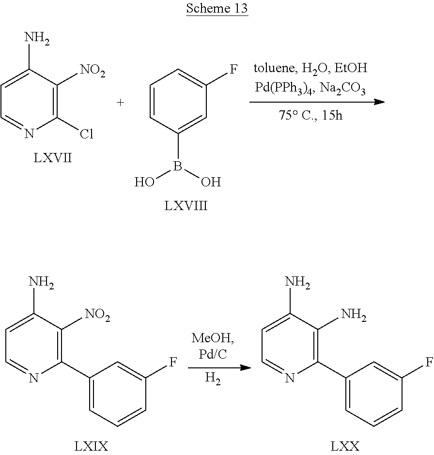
C1=C(N)C([NO2])=C(Cl)N=C1.C1=CC(B(O)O)=CC(F)=C1.[H2].C1=C(N)C([NO2])=C(C2=CC=CC(F)=C2)N=C1.C1=C(N)C(N)=C(C2=CC=CC(F)=C2)N=C1
